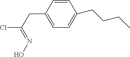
C1=CC(CC(=NO)Cl)=CC=C1CCCC
